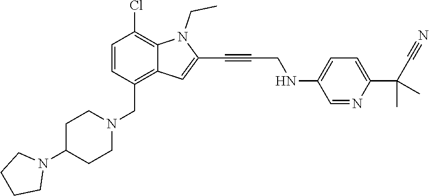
C1=CC(CN2CCC(N3CCCC3)CC2)=C2C(=C1Cl)N(CC)C(C#CCNC1=CC=C(C(C#N)(C)C)N=C1)=C2
